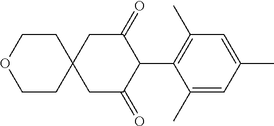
C1(C)=CC(C)=CC(C)=C1C1C(=O)CC2(CC1=O)CCOCC2
